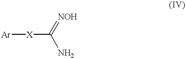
[Ar][X]C(N)=[NOH]
